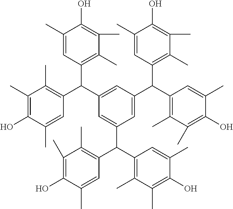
C1(C(C2=C(C)C(C)=C(O)C(C)=C2)C2=CC(C(C3=C(C)C(C)=C(O)C(C)=C3)C3=C(C)C(C)=C(O)C(C)=C3)=CC(C(C3=C(C)C(C)=C(O)C(C)=C3)C3=C(C)C(C)=C(O)C(C)=C3)=C2)=C(C)C(C)=C(O)C(C)=C1
